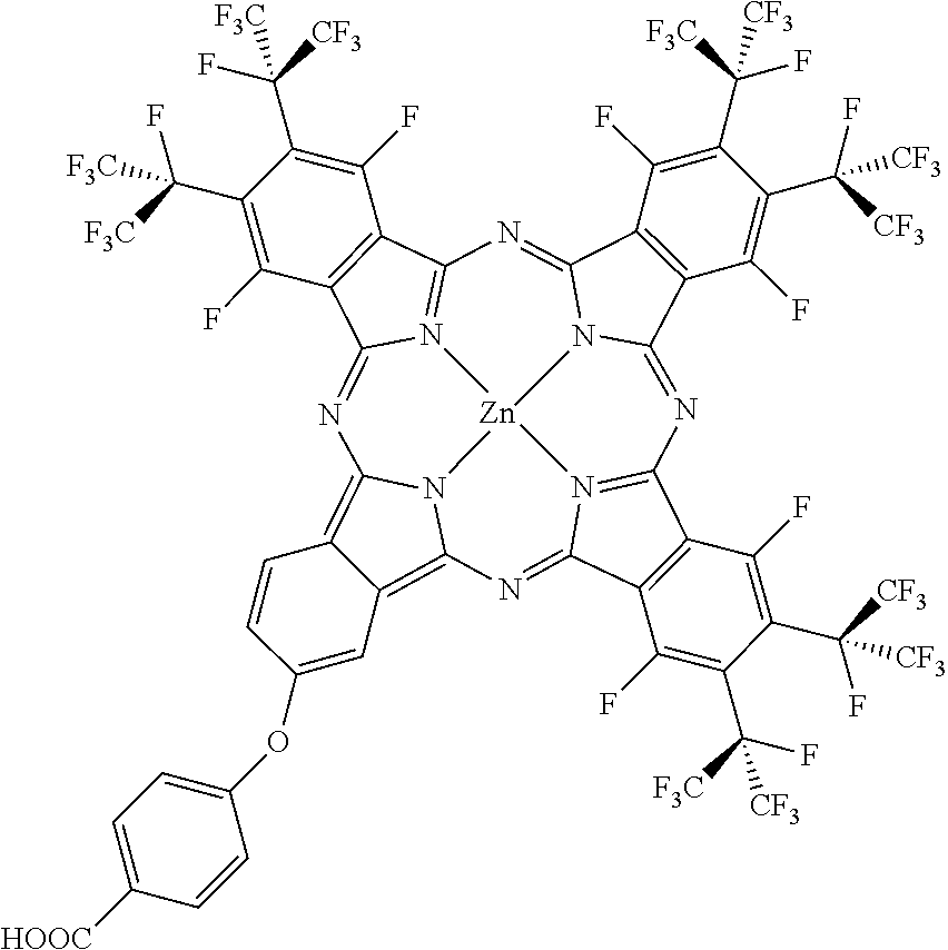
C12=C3N4C(=C1C=C(OC1=CC=C([HOOC])C=C1)C=C2)N=C1C2=C(C5=N1[Zn]41N4=C(C6=C(C4=N3)C(F)=C(C(F)([F3C])[F3C])C(C(F)([CF3])[F3C])=C6F)N=C3C4=C(C(=N5)N31)C(F)=C(C(F)([CF3])[CF3])C(C(F)([F3C])[CF3])=C4F)C(F)=C(C([CF3])(F)[CF3])C(C(F)([F3C])[CF3])=C2F
